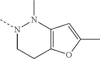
N1(C)CCC2=C(N1C)C=C(C)O2
